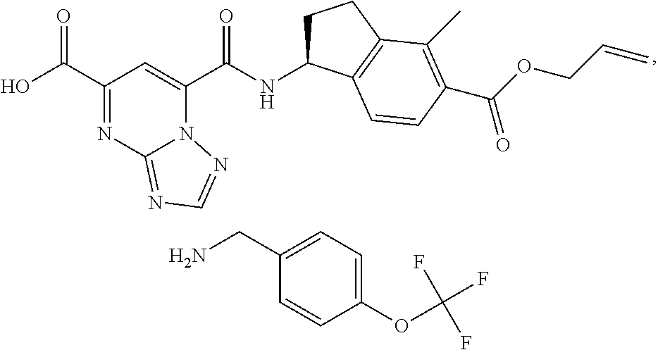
C1(C(O)=O)=NC2=NC=NN2C(C(NC2CCC3=C2C=CC(C(OCC=C)=O)=C3C)=O)=C1.C1(CN)=CC=C(OC(F)(F)F)C=C1
